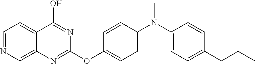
C1=NC=C2C(=C1)C(O)=NC(OC1=CC=C(N(C)C3=CC=C(CCC)C=C3)C=C1)=N2
